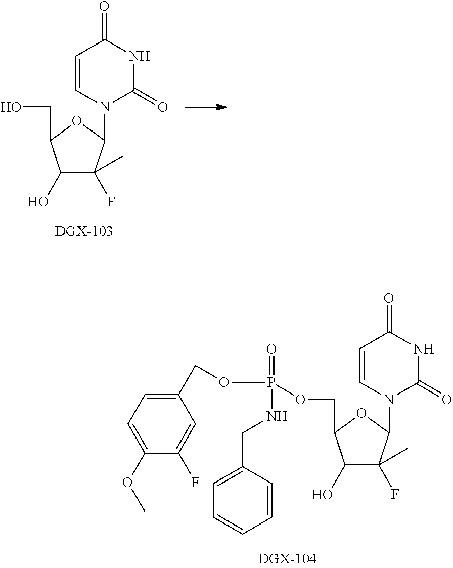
C1(O)C(F)(C)C(N2C(=O)NC(=O)C=C2)OC1CO.C1(O)C(F)(C)C(N2C(=O)NC(=O)C=C2)OC1COP(=O)(NCC1=CC=CC=C1)OCC1=CC=C(OC)C(F)=C1
